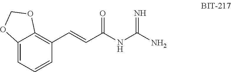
C12=CC=CC(C=CC(NC(N)=N)=O)=C1OCO2
